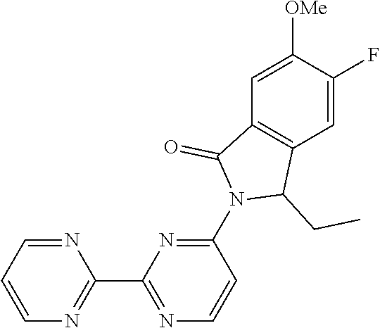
N1=CC=CN=C1C1=NC=CC(N2C(CC)C3=C(C2=O)C=C([OMe])C(F)=C3)=N1
